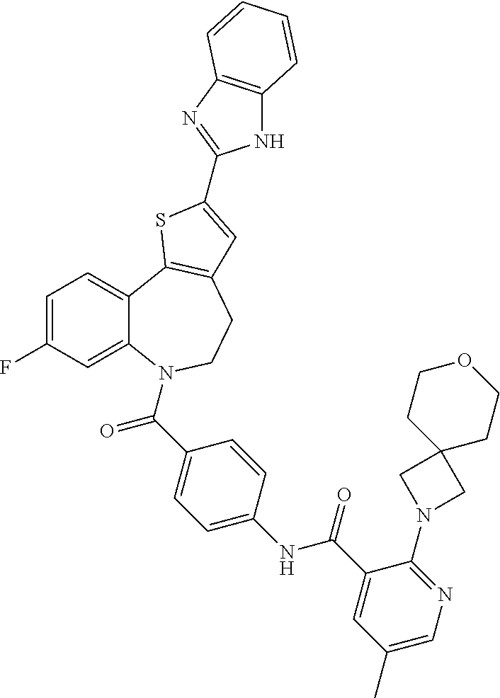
C1=C(F)C=C2C(=C1)C1=C(CCN2C(=O)C2=CC=C(NC(=O)C3=CC(C)=CN=C3N3CC4(C3)CCOCC4)C=C2)C=C(C2=NC3=C(N2)C=CC=C3)S1
